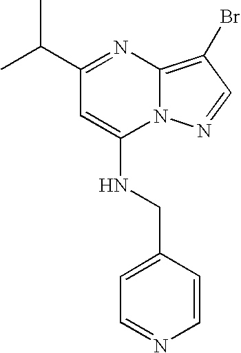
CC(C)C1=NC2=C(Br)C=NN2C(NCC2=CC=NC=C2)=C1
